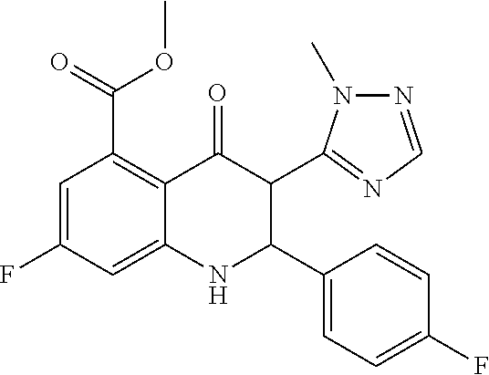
C(C1=C2C(=O)C(C3=NC=NN3C)C(C3=CC=C(F)C=C3)NC2=CC(F)=C1)(=O)OC
